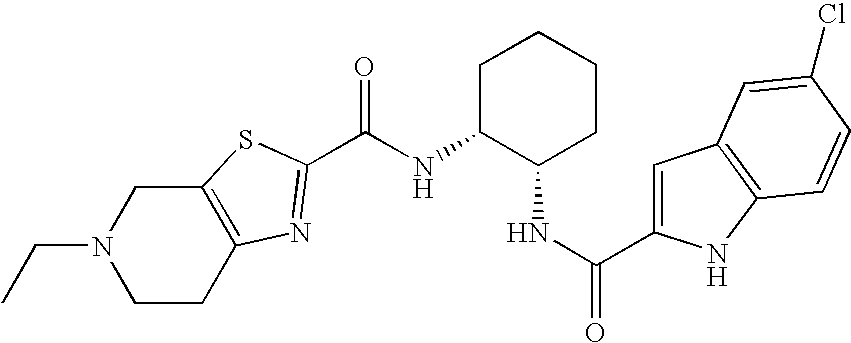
N(C1C(NC(=O)C2=CC3=C(N2)C=CC(Cl)=C3)CCCC1)C(=O)C1=NC2=C(CN(CC)CC2)S1
